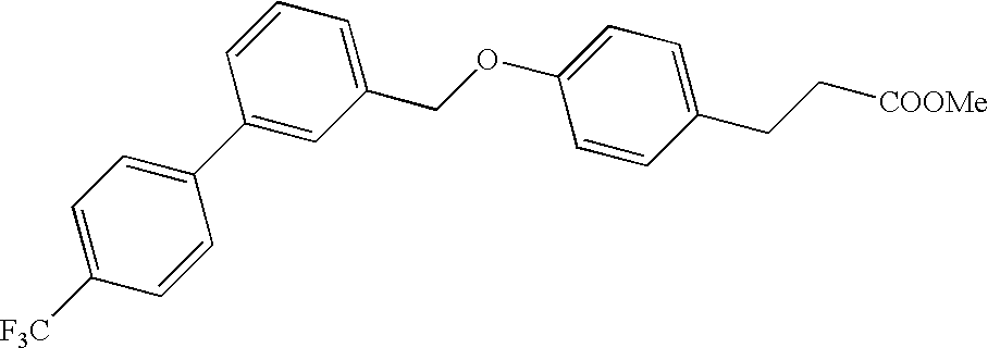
C1(COC2=CC=C(CC[COOMe])C=C2)=CC=CC(C2=CC=C([F3C])C=C2)=C1
